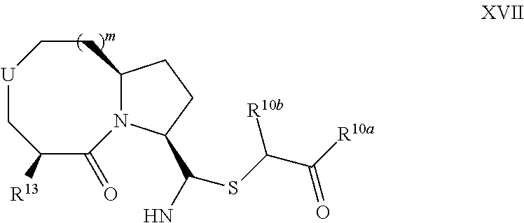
[U]1CC([R13])C(=O)N2C(CC1)CCC2C(N)SC(C([R10a])=O)[R10b]
